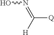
N(=C([Q])[H])O
